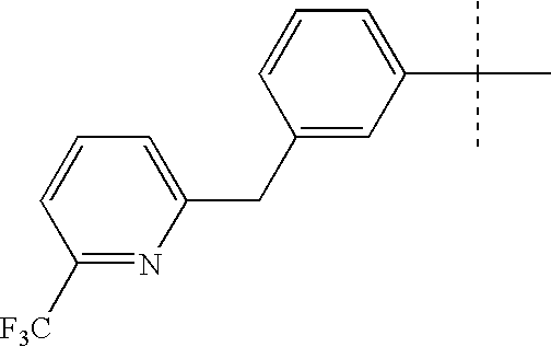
C1=C(C(C)(C)C)C=C(CC2=CC=CC([F3C])=N2)C=C1
